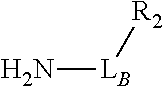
N[LB][R2]
